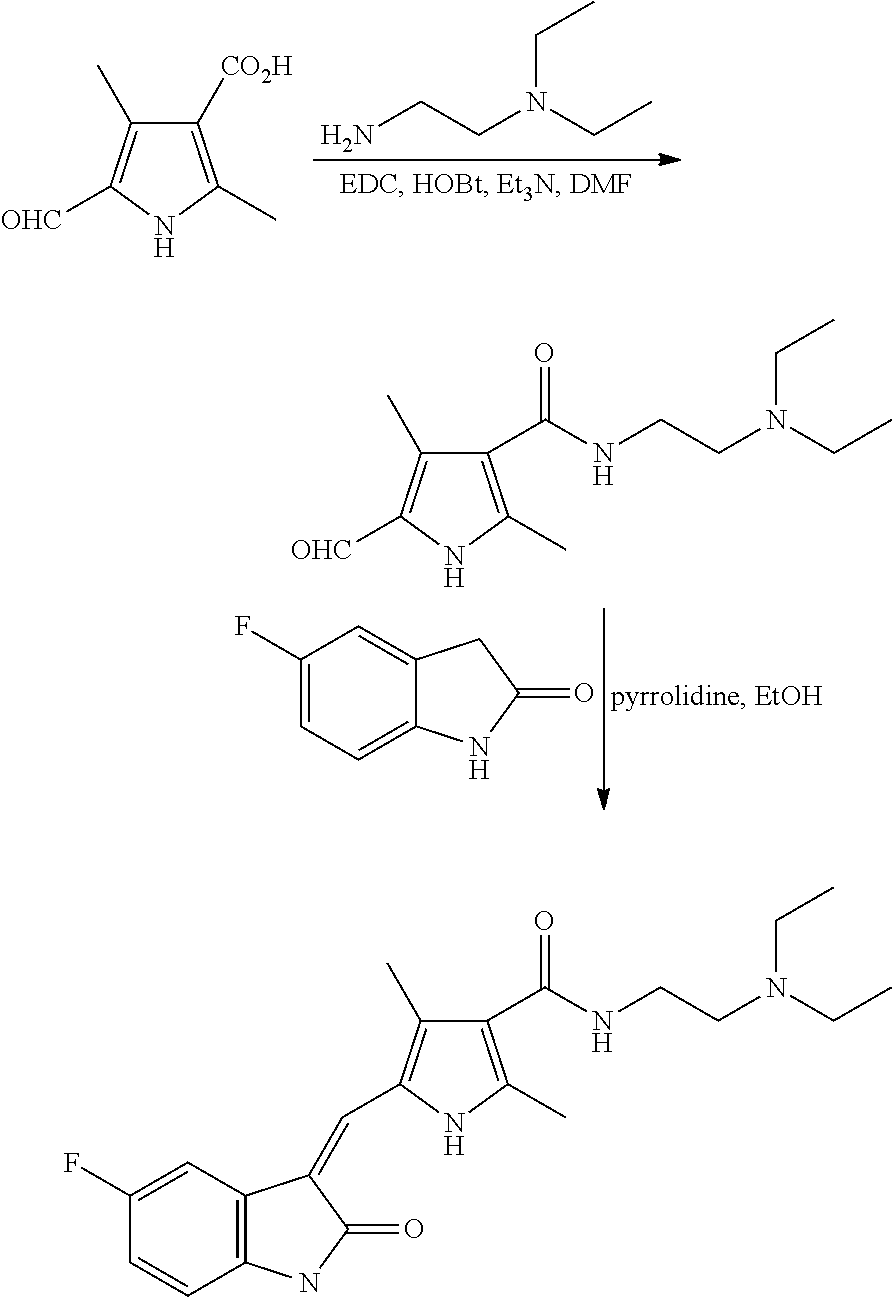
C1([CO2H])=C(C)NC([OHC])=C1C.NCCN(CC)CC.C1(C(NCCN(CC)CC)=O)=C(C)NC([OHC])=C1C.C1(F)=CC=C2C(=C1)CC(=O)N2.C1(C(NCCN(CC)CC)=O)=C(C)NC(C=C2C3=C(C=CC(F)=C3)NC2=O)=C1C
